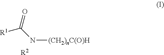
N(C(=O)[R1])[(CH2)nC(O)H].[R2]
